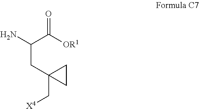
NC(C([OR1])=O)CC1(C[X4])CC1
